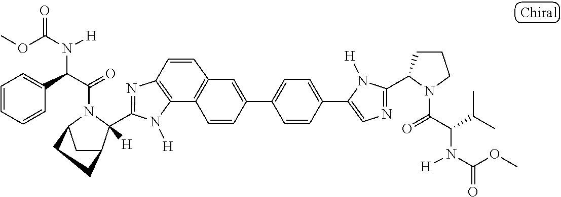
C12=C(N=C(C3([H])C4CC(N3C(=O)C(C3=CC=CC=C3)N([H])C(OC)=O)CC4)N1[H])C=CC1=C2C=CC(C2=CC=C(C3=CN=C(C4CCCN4C(=O)C(C(C)C)N([H])C(=O)OC)N3[H])C=C2)=C1
